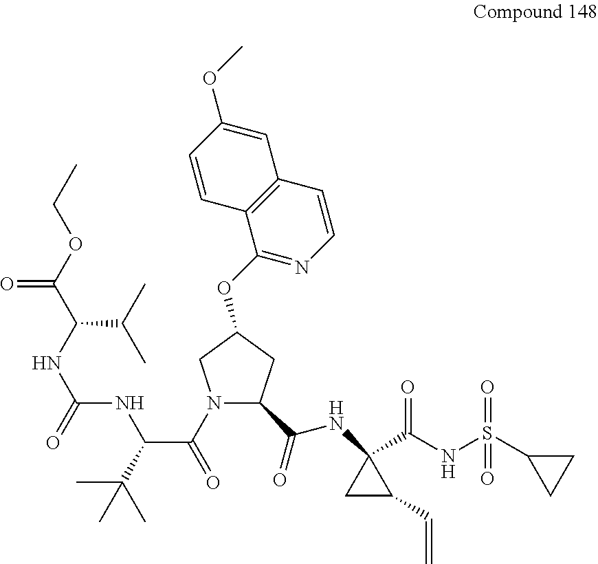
N1(C(=O)C(C(C)(C)C)NC(NC(C(OCC)=O)C(C)C)=O)C(C(=O)NC2(C(NS(C3CC3)(=O)=O)=O)CC2C=C)CC(OC2=NC=CC3=C2C=CC(OC)=C3)C1
